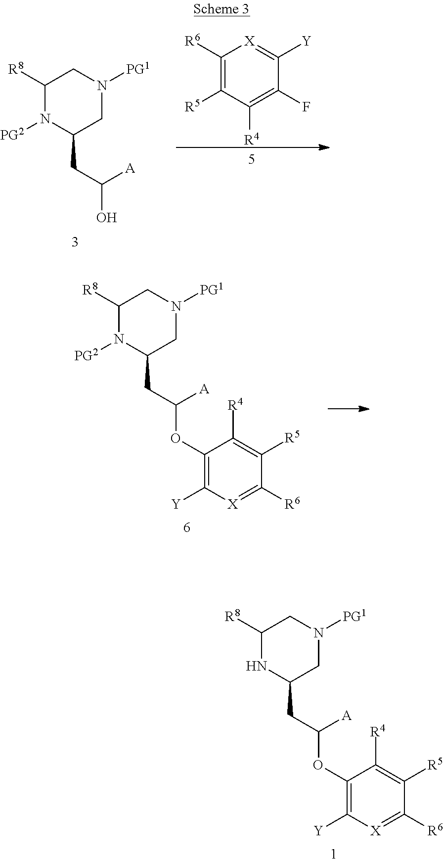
C1([R8])NC(CC([A])OC2=C([Y])[X]=C([R6])C([R5])=C2[R4])CN([PG1])C1.C1([R8])N([PG2])C(CC([A])O)CN([PG1])C1.C1([R6])=C([R5])C([R4])=C(F)C([Y])=[X]1.C1([R8])N([PG2])C(CC([A])OC2=C([Y])[X]=C([R6])C([R5])=C2[R4])CN([PG1])C1
